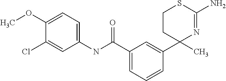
C1CC(C)(C2=CC(C(NC3=CC=C(OC)C(Cl)=C3)=O)=CC=C2)N=C(N)S1
